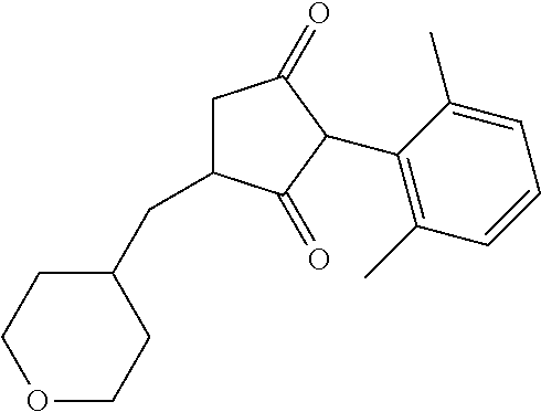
C1C(CC2CCOCC2)C(=O)C(C2=C(C)C=CC=C2C)C1=O
